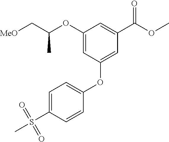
C(C(OC1=CC(OC2=CC=C(S(C)(=O)=O)C=C2)=CC(C(OC)=O)=C1)C)[MeO]
